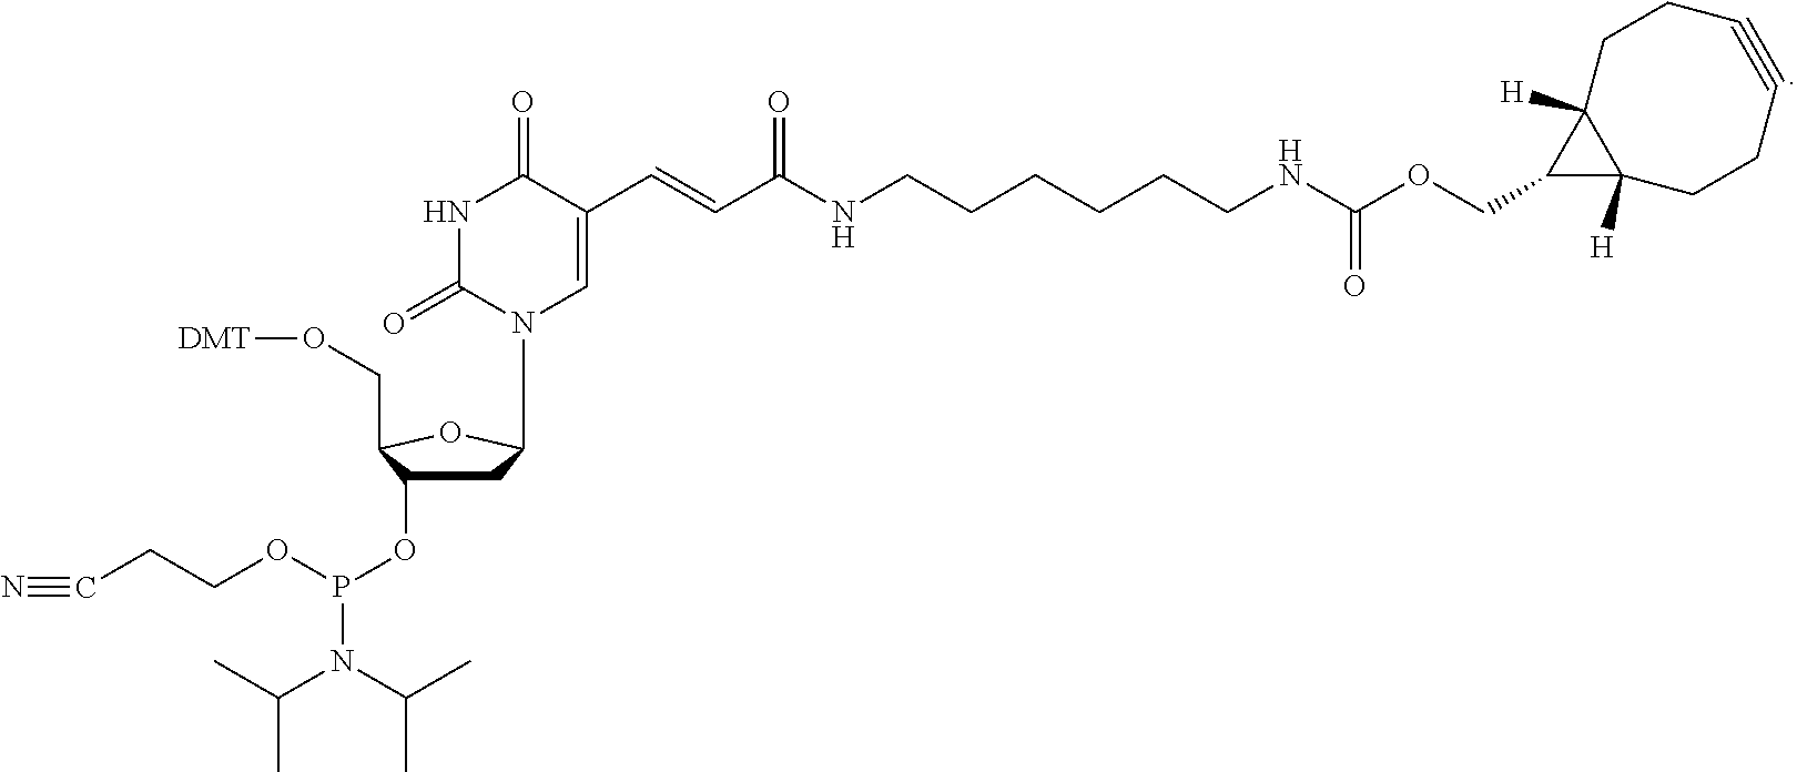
O(P(N(C(C)C)C(C)C)OCCC#N)C1CC(N2C=C(C=CC(NCCCCCCNC(OCC3C4([H])CCC#CCCC43[H])=O)=O)C(=O)NC2=O)OC1CO[DMT]
